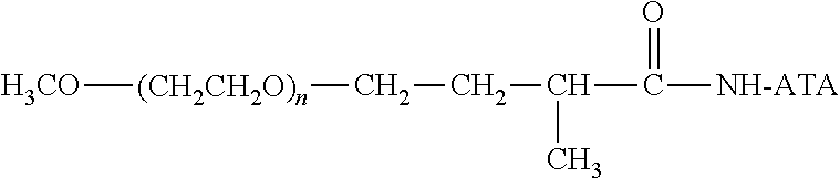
[H3CO][(CH2CH2O)n]CCC(C(=O)[NH-ATA])C
